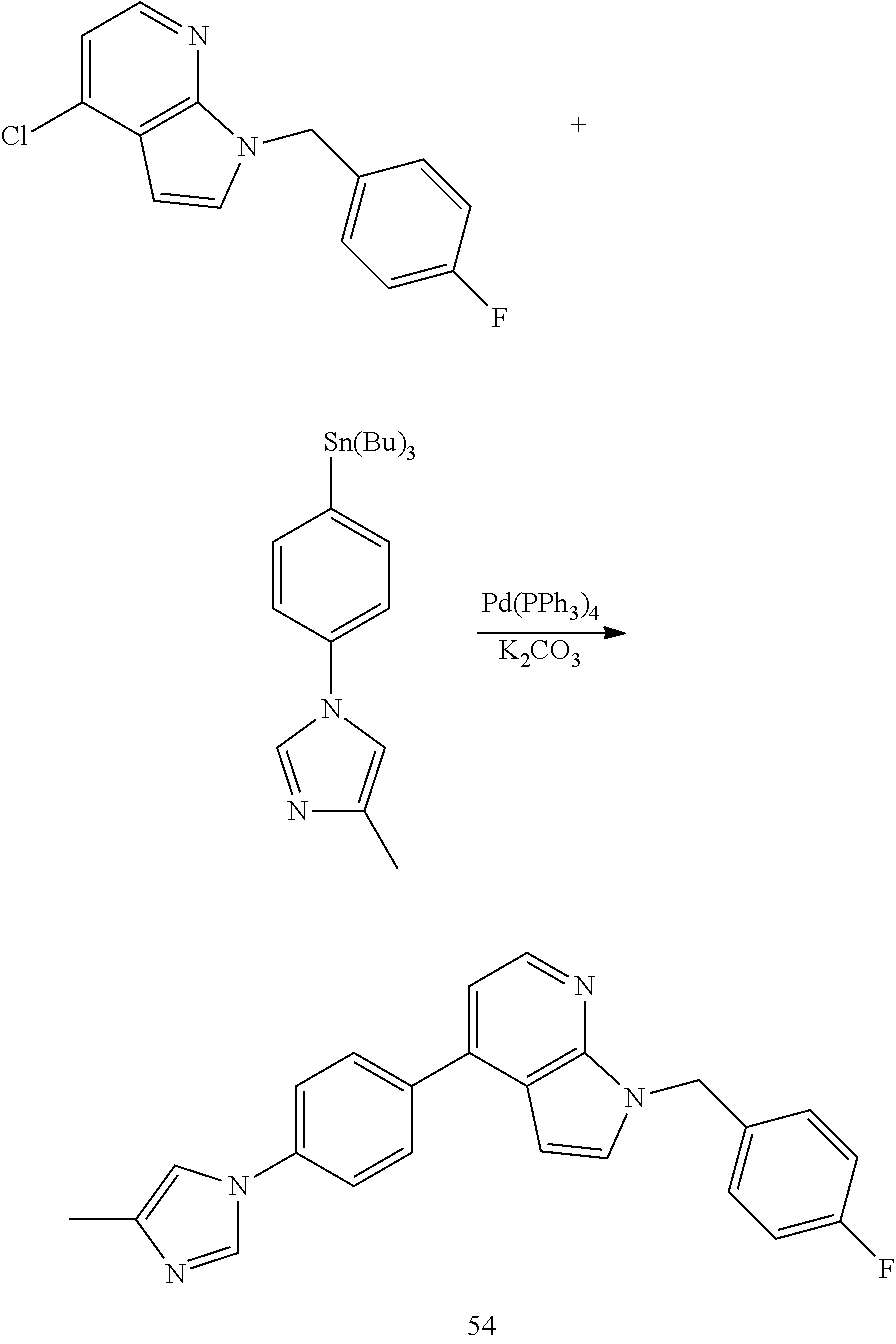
C1=C(Cl)C2=C(N=C1)N(CC1=CC=C(F)C=C1)C=C2.[Pd(PPh3)4].[K2CO3].C1=CC(N2C=NC(C)=C2)=CC=C1[Sn(Bu)3].C1=C(C2=CC=C(N3C=NC(C)=C3)C=C2)C2=C(N=C1)N(CC1=CC=C(F)C=C1)C=C2
